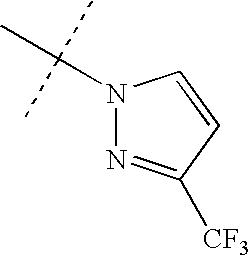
N1(C(C)(C)C)N=C([CF3])C=C1
